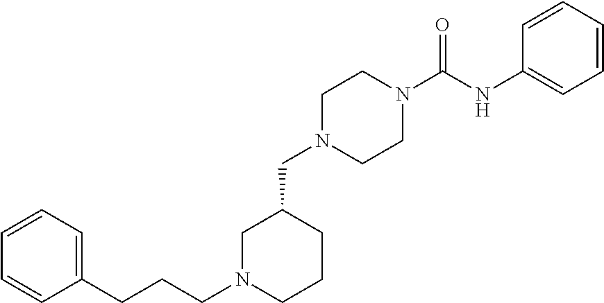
C(N1CCCC(CN2CCN(C(NC3=CC=CC=C3)=O)CC2)C1)CCC1=CC=CC=C1
